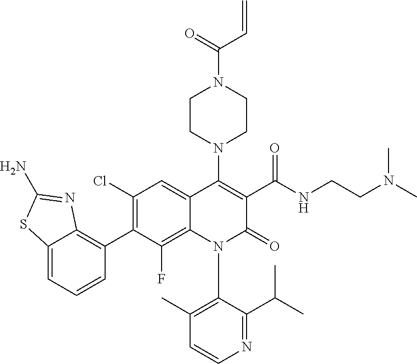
C1=CN=C(C(C)C)C(N2C(=O)C(C(NCCN(C)C)=O)=C(N3CCN(C(C=C)=O)CC3)C3=CC(Cl)=C(C4=C5C(=CC=C4)SC(N)=N5)C(F)=C23)=C1C
